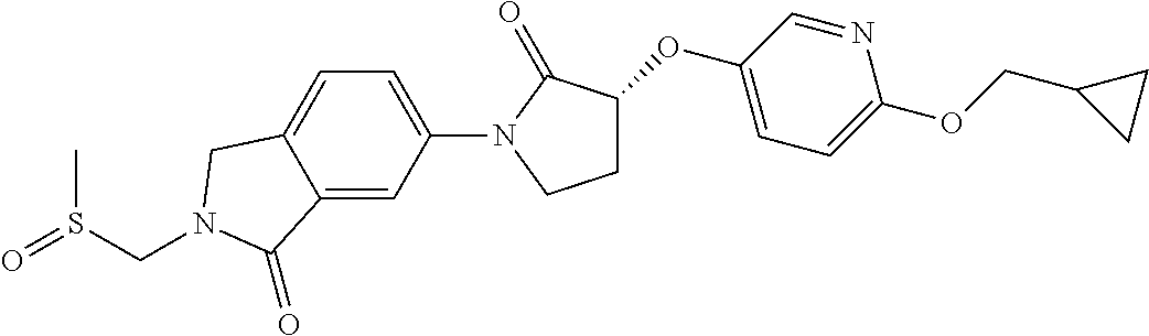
O(C1CCN(C2=CC=C3C(=C2)C(=O)N(CS(C)=O)C3)C1=O)C1=CC=C(OCC2CC2)N=C1
